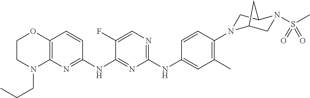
C1(NC2=CC(C)=C(N3CC4N(S(C)(=O)=O)CC3C4)C=C2)=NC=C(F)C(NC2=NC3=C(C=C2)OCCN3CCC)=N1
